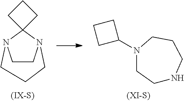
C1CN2C3(N1CCC2)CCC3.C1NCCCN(C2CCC2)C1
